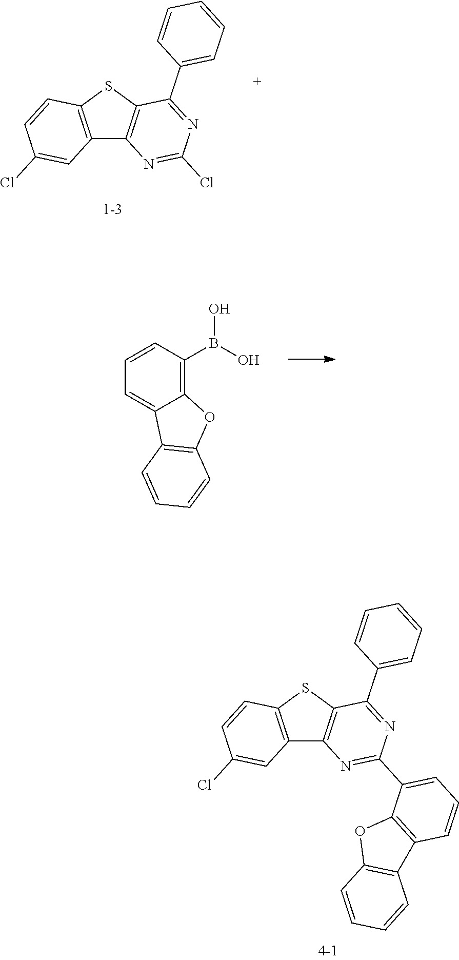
C12=C(B(O)O)C=CC=C1C1=C(O2)C=CC=C1.C12=C(SC3=C1N=C(C1=CC=CC4=C1OC1=C4C=CC=C1)N=C3C1=CC=CC=C1)C=CC(Cl)=C2.C12=C(SC3=C1N=C(Cl)N=C3C1=CC=CC=C1)C=CC(Cl)=C2
